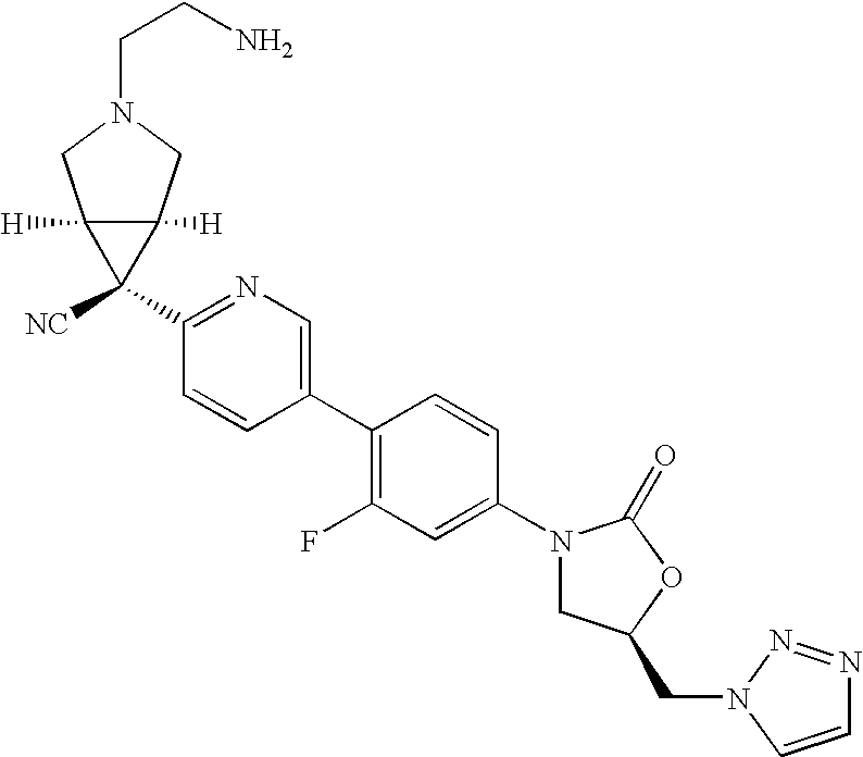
C1(N2CC(CN3C=CN=N3)OC2=O)=CC(F)=C(C2=CN=C(C3([NC])C4([H])C3([H])CN(CCN)C4)C=C2)C=C1
